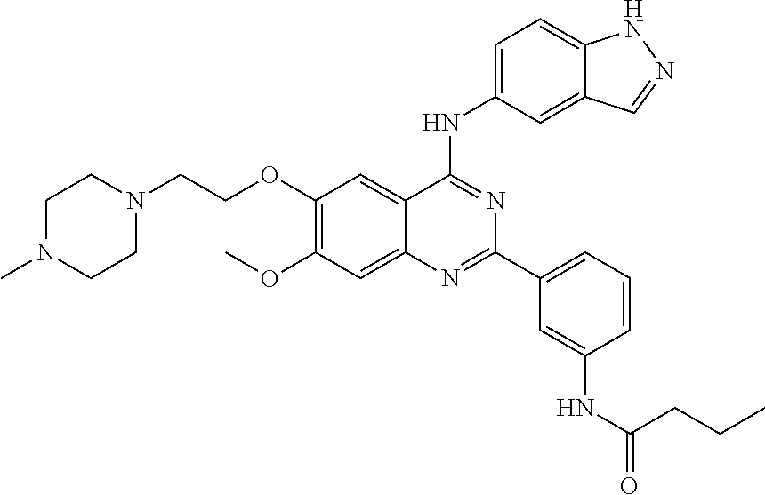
C1(OCCN2CCN(C)CC2)=C(OC)C=C2C(=C1)C(NC1=CC=C3C(=C1)C=NN3)=NC(C1=CC=CC(NC(=O)CCC)=C1)=N2
